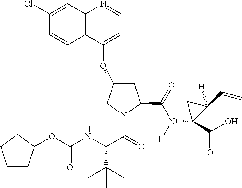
O(C(NC(C(=O)N1C(C(=O)N([H])C2(C(O)=O)C(C=C)([H])C2)CC(OC2=CC=NC3=C2C=CC(Cl)=C3)C1)C(C)(C)C)=O)C1CCCC1
